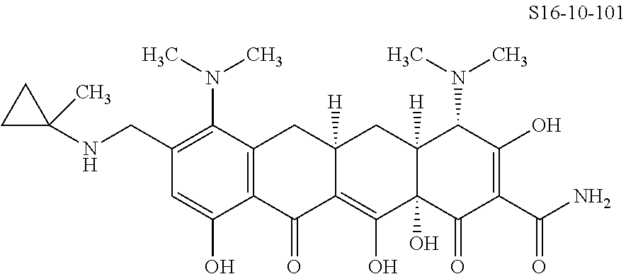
C12=C(C(N(C)C)=C(CNC3(C)CC3)C=C1O)CC1([H])C(=C(O)C3(O)C([H])(C1)C(N(C)C)C(O)=C(C(N)=O)C3=O)C2=O
